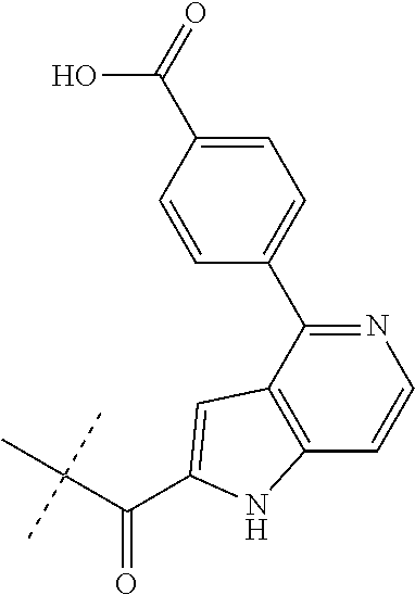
C(C(C)(C)C)(=O)C1=CC2=C(C=CN=C2C2=CC=C(C(O)=O)C=C2)N1
